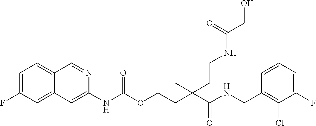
C1=CC(CNC(C(CCOC(NC2=CC3=CC(F)=CC=C3C=N2)=O)(C)CCNC(CO)=O)=O)=C(Cl)C(F)=C1
